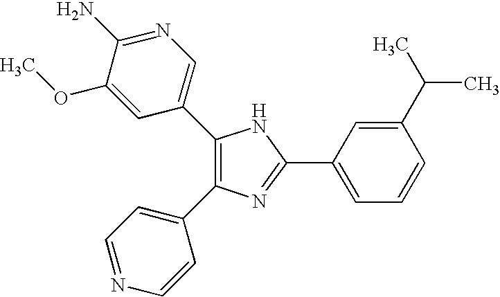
C1(C2=CN=C(N)C(OC)=C2)=C(C2=CC=NC=C2)N=C(C2=CC=CC(C(C)C)=C2)N1
